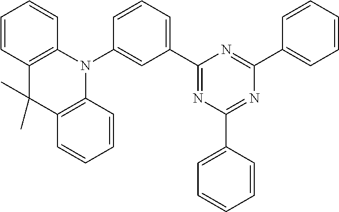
C1(C2=NC(C3=CC=CC=C3)=NC(C3=CC=CC=C3)=N2)=CC=CC(N2C3=C(C(C)(C)C4=C2C=CC=C4)C=CC=C3)=C1
